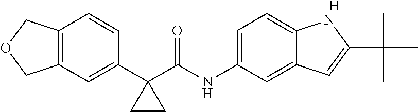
C1(C2(C(NC3=CC=C4C(=C3)C=C(C(C)(C)C)N4)=O)CC2)=CC2=C(C=C1)COC2.[H]
